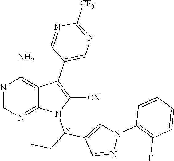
N1=CN=C2C(=C1N)C(C1=CN=C([CF3])N=C1)=C([CN])N2C(CC)C1=CN(C2=C(F)C=CC=C2)N=C1
